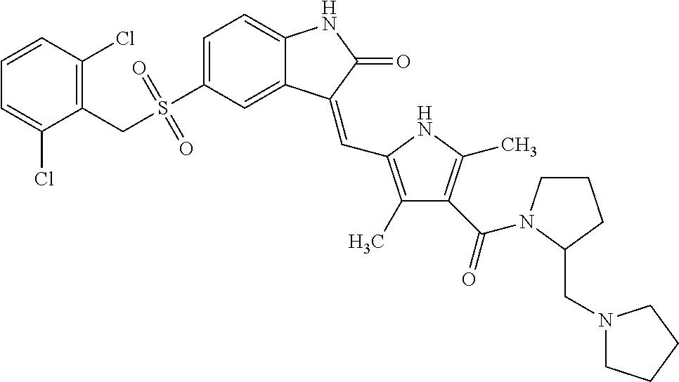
C1=CC(Cl)=C(CS(C2=CC=C3C(=C2)C(=CC2=C(C)C(C(=O)N4CCCC4CN4CCCC4)=C(C)N2)C(=O)N3)(=O)=O)C(Cl)=C1
